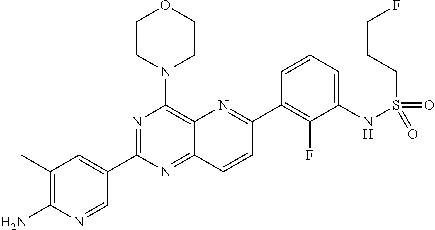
C12=NC(C3=CC(C)=C(N)N=C3)=NC(N3CCOCC3)=C1N=C(C1=C(F)C(NS(CCCF)(=O)=O)=CC=C1)C=C2
